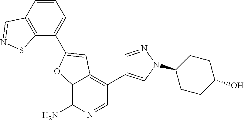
C1=C(C2=CC3=C(C4=CN(C5CCC(O)CC5)N=C4)C=NC(N)=C3O2)C2=C(C=C1)C=NS2
